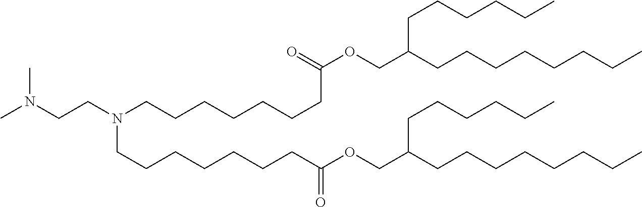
CN(CCN(CCCCCCCC(OCC(CCCCCCCC)CCCCCC)=O)CCCCCCCC(OCC(CCCCCC)CCCCCCCC)=O)C
